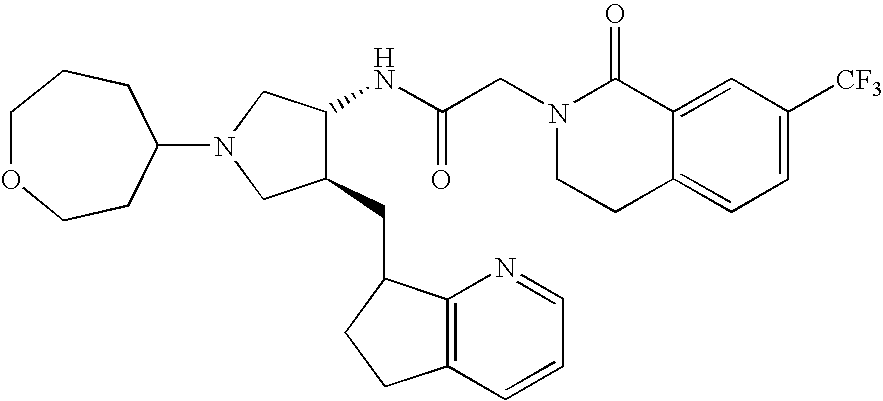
C12=CC([CF3])=CC=C1CCN(CC(NC1C(CC3C4=C(CC3)C=CC=N4)CN(C3CCOCCC3)C1)=O)C2=O
